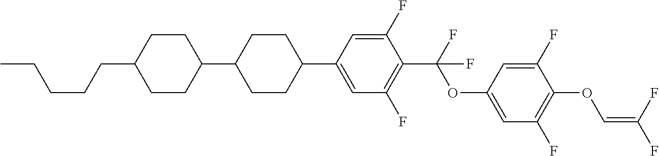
C1CC(C2CCC(C3=CC(F)=C(C(F)(OC4=CC(F)=C(OC=C(F)F)C(F)=C4)F)C(F)=C3)CC2)CCC1CCCCC
